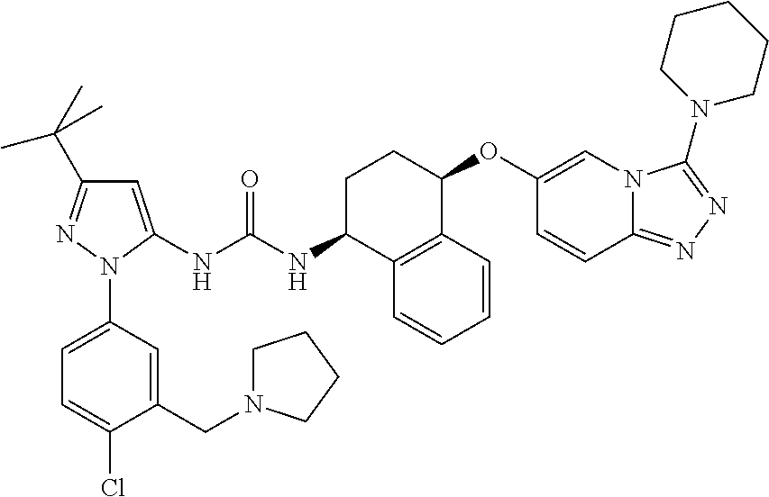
C1=C(NC(NC2C3=C(C(OC4=CN5C(=NN=C5N5CCCCC5)C=C4)CC2)C=CC=C3)=O)N(C2=CC=C(Cl)C(CN3CCCC3)=C2)N=C1C(C)(C)C
